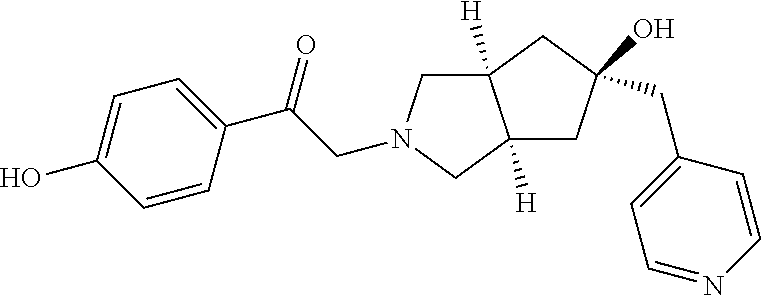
C1=CC(C(CN2CC3([H])C([H])(C2)CC(O)(CC2=CC=NC=C2)C3)=O)=CC=C1O
